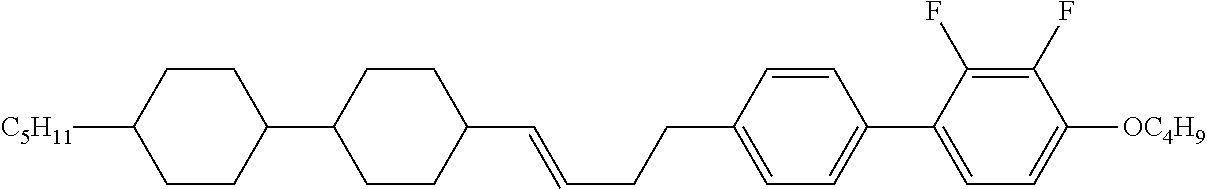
C1=CC(CCC=CC2CCC(C3CCC([C5H11])CC3)CC2)=CC=C1C1=CC=C([OC4H9])C(F)=C1F
